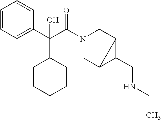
C1=CC=C(C(C(N2CC3C(CNCC)C3C2)=O)(C2CCCCC2)O)C=C1
